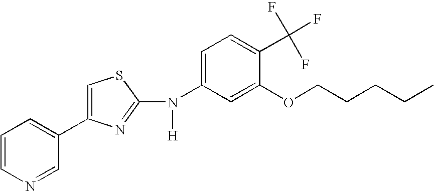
C1=CN=CC(C2=CSC(N(C3=CC=C(C(F)(F)F)C(OCCCCC)=C3)[H])=N2)=C1
